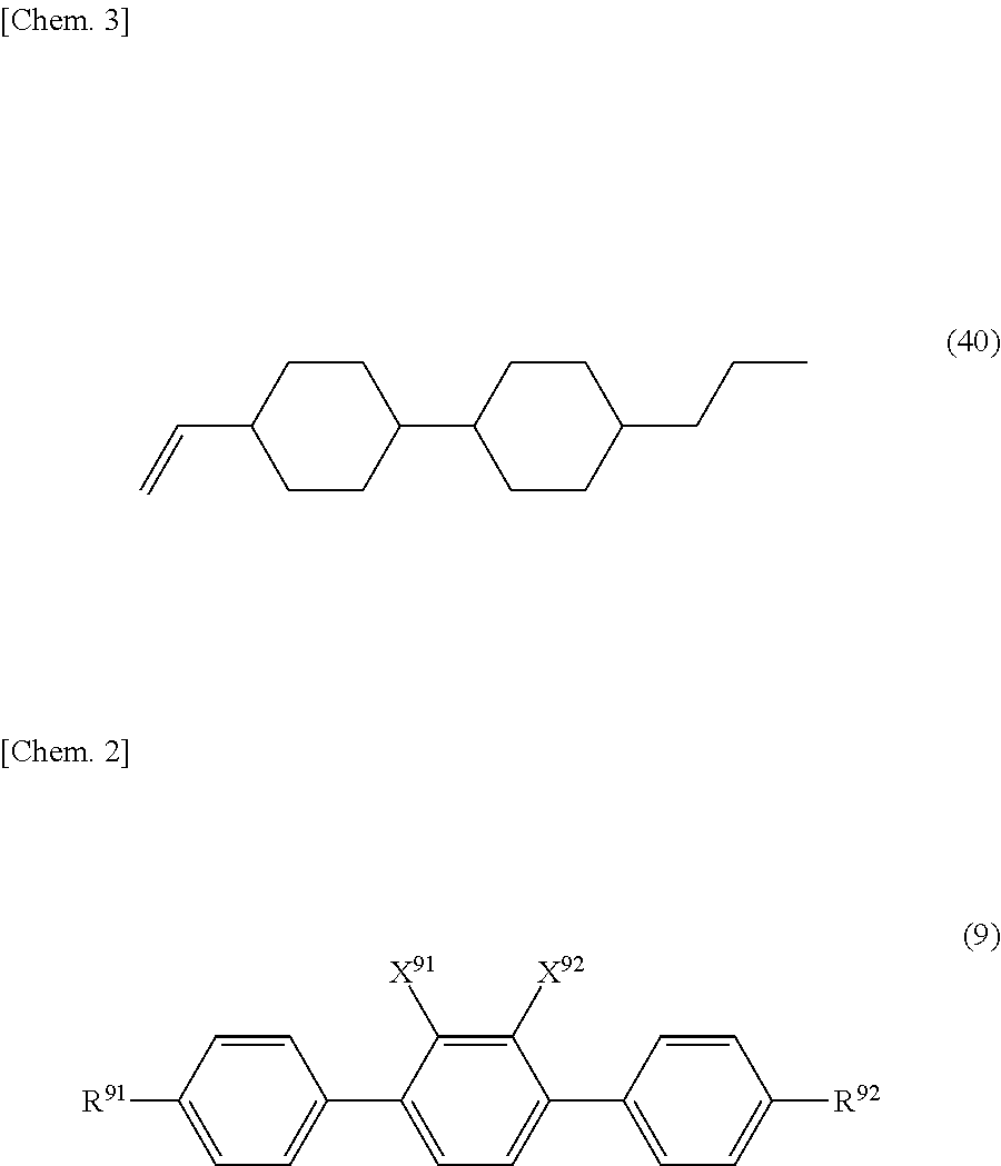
C1CC(C2CCC(CCC)CC2)CCC1C=C.C1=C([R91])C=CC(C2=CC=C(C3=CC=C([R92])C=C3)C([X92])=C2[X91])=C1
